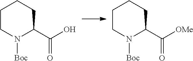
C1CN([Boc])C(C(O)=O)CC1.C1CN([Boc])C(C([OMe])=O)CC1
